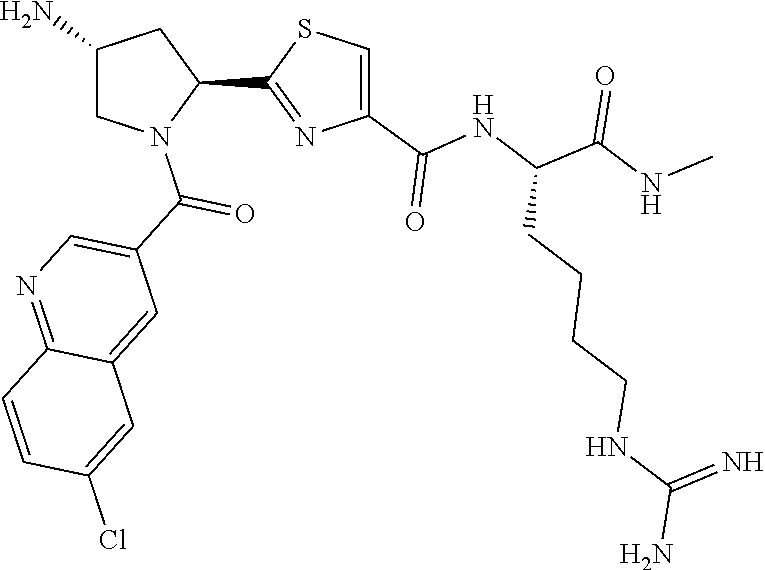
C1(C2=NC(C(=O)NC(C(NC)=O)CCCCNC(N)=N)=CS2)CC(N)CN1C(C1=CN=C2C(=C1)C=C(Cl)C=C2)=O
